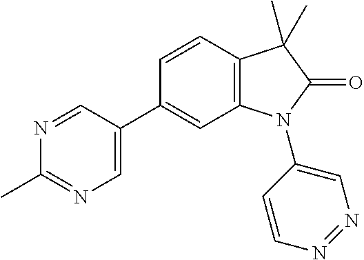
C12=C(C=CC(C3=CN=C(C)N=C3)=C1)C(C)(C)C(=O)N2C1=CN=NC=C1
